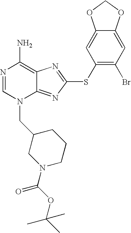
N1=CN(CC2CN(C(OC(C)(C)C)=O)CCC2)C2=NC(SC3=C(Br)C=C4C(=C3)OCO4)=NC2=C1N
